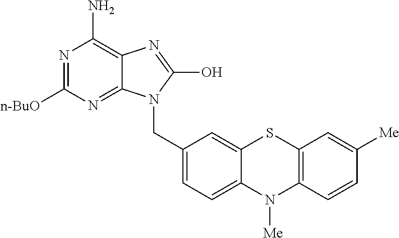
C1(CN2C3=NC([n-BuO])=NC(N)=C3N=C2O)=CC=C2C(=C1)SC1=C(N2[Me])C=CC([Me])=C1
